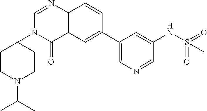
C12=C(C=CC(C3=CN=CC(NS(=O)(=O)C)=C3)=C1)N=CN(C1CCN(C(C)C)CC1)C2=O
